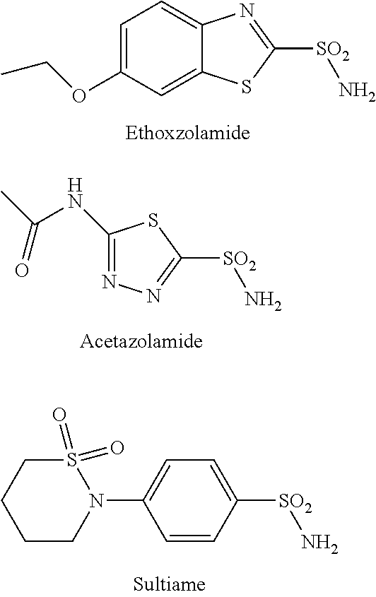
C1=C(OCC)C=C2C(=C1)N=C([SO2]N)S2.C1(NC(=O)C)=NN=C([SO2]N)S1.C1=CC([SO2]N)=CC=C1N1S(=O)(=O)CCCC1
